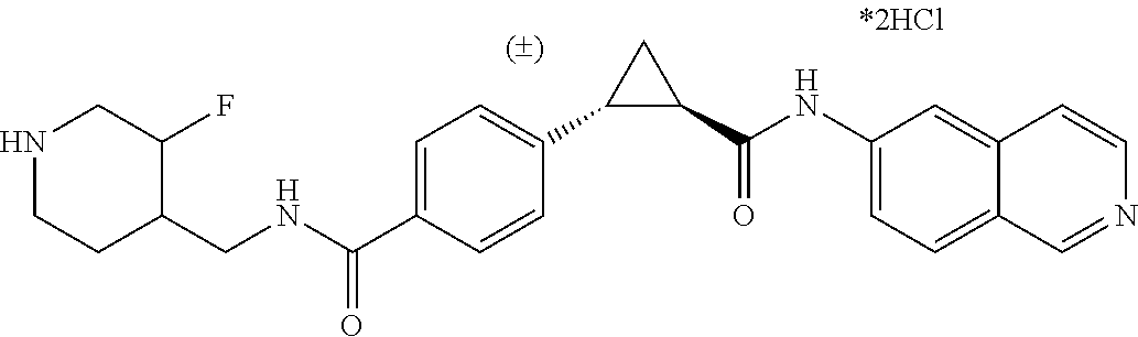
C1=C(C(NCC2C(F)CNCC2)=O)C=CC(C2C(C(NC3=CC=C4C=NC=CC4=C3)=O)C2)=C1
